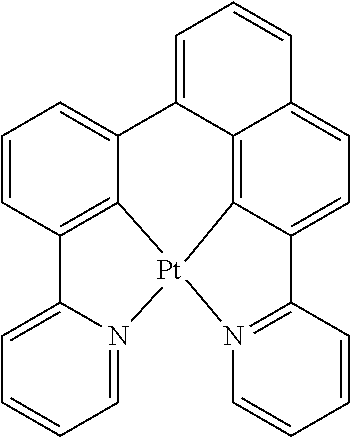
C12=CC=CC=N1[Pt]13C4=C2C=CC=C4C2=CC=CC4=CC=C(C5=N1C=CC=C5)C3=C24
